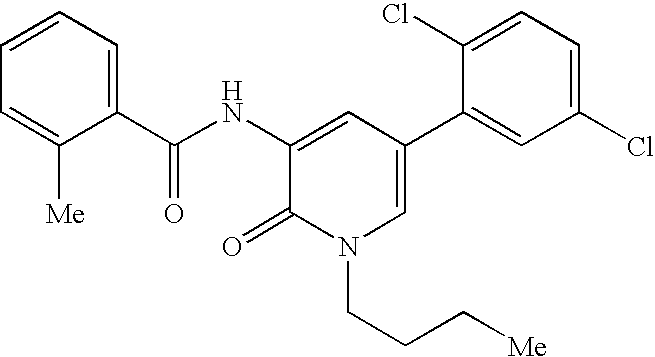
N(C1=CC(C2=CC(Cl)=CC=C2Cl)=CN(CCC[Me])C1=O)C(C1=CC=CC=C1[Me])=O
